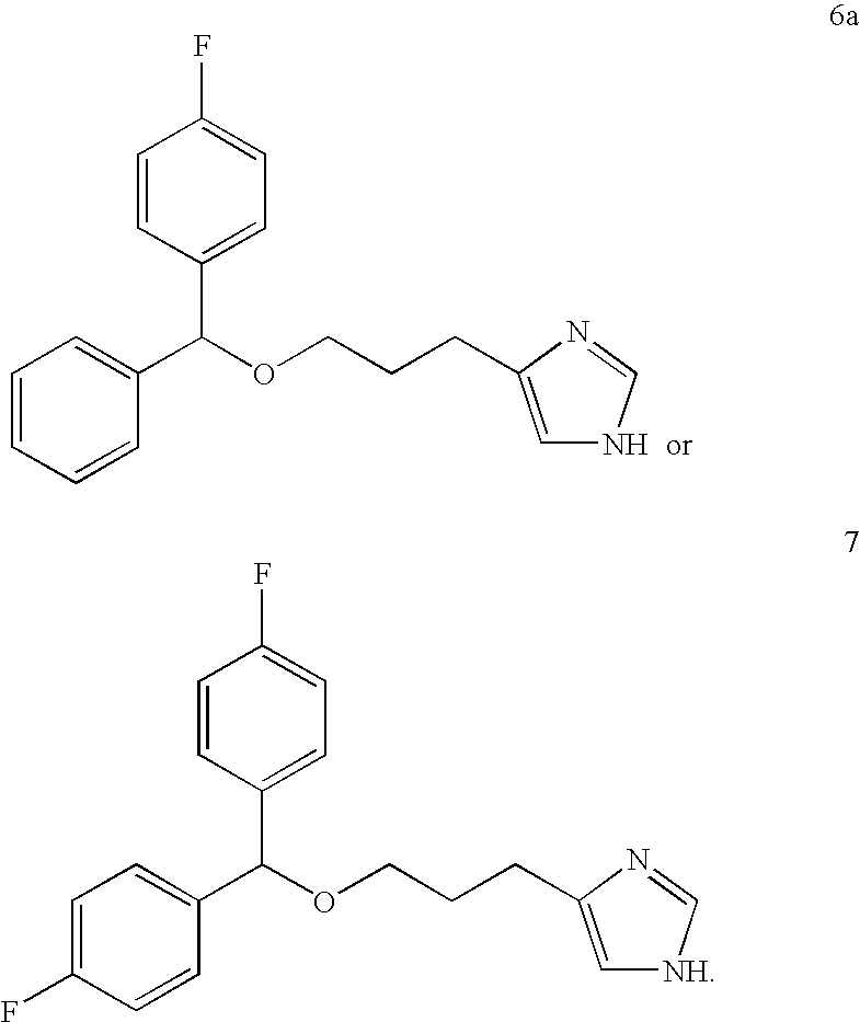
C1=CC(C(C2=CC=CC=C2)OCCCC2=CNC=N2)=CC=C1F.C1=CC(C(C2=CC=C(F)C=C2)OCCCC2=C[NH]C=N2)=CC=C1F
